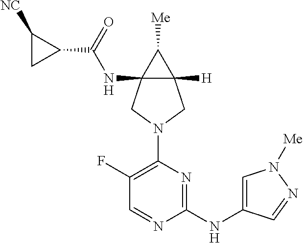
C12(NC(C3CC3[NC])=O)C([H])(C1[Me])CN(C1=C(F)C=NC(NC3=CN([Me])N=C3)=N1)C2
